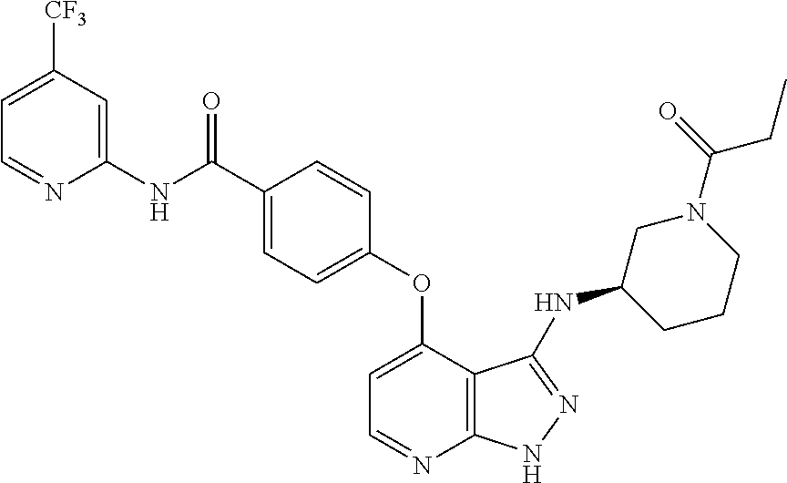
C1(C(NC2=CC([CF3])=CC=N2)=O)=CC=C(OC2=CC=NC3=C2C(NC2CCCN(C(=O)CC)C2)=NN3)C=C1
